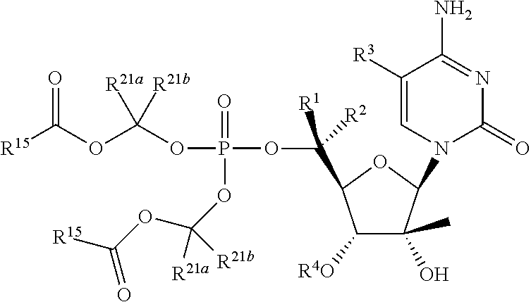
C([R1])([R2])(C1C([R4O])C(O)(C)C(N2C(=O)N=C(N)C([R3])=C2)O1)OP(OC(OC([R15])=O)([R21a])[R21b])(=O)OC(OC([R15])=O)([R21a])[R21b]
